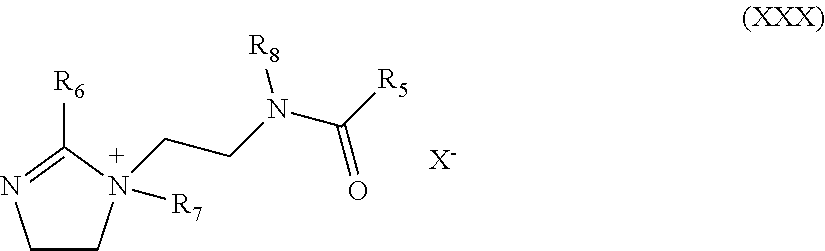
C1CN([R7])(CCN(C([R5])=O)[R8])C([R6])=N1.[X-]
